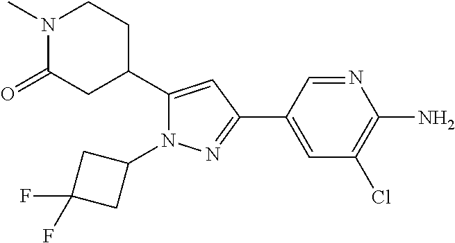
C1C(C2=CC(C3=CC(Cl)=C(N)N=C3)=NN2C2CC(F)(F)C2)CC(=O)N(C)C1
